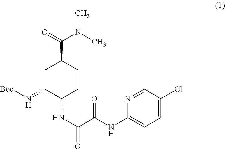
C1C(N[Boc])C(NC(=O)C(NC2=CC=C(Cl)C=N2)=O)CCC1C(=O)N(C)C
